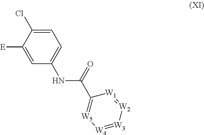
C1=C(Cl)C([E])=CC(NC(C2=[W5][W4]=[W3][W2]=[W1]2)=O)=C1
